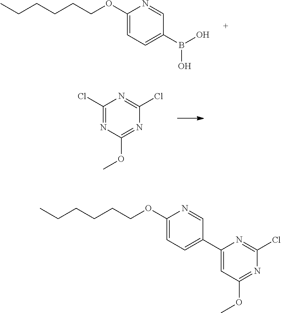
CCCCCCOC1=CC=C(B(O)O)C=N1.C1(Cl)=NC(OC)=NC(Cl)=N1.CCCCCCOC1=CC=C(C2=CC(OC)=NC(Cl)=N2)C=N1
